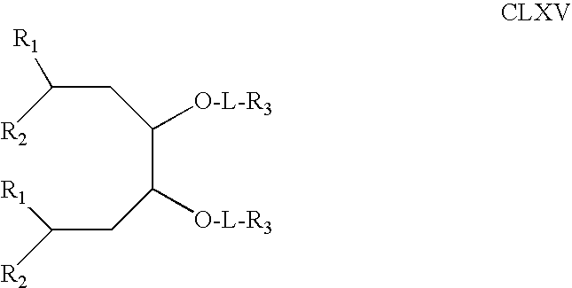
C(C([O-L-R3])CC([R1])[R2])([O-L-R3])CC([R2])[R1]
